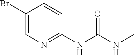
C1(Br)=CN=C(NC(NC)=O)C=C1
